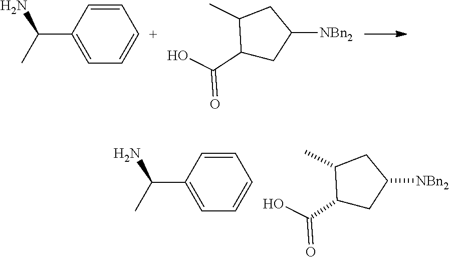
C1=CC(C(C)N)=CC=[C+]1.C1(C)C(C(=O)O)CC([NBn2])C1.C1=CC(C(C)N)=CC=C1.C1(C)C(C(=O)O)CC([NBn2])C1
